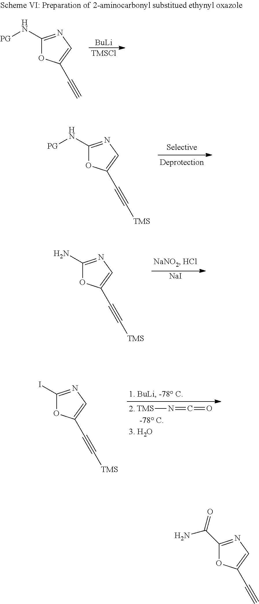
C1(N[PG])=NC=C(C#C[TMS])O1.[NaI].C1(N)=NC=C(C#C[TMS])O1.N([TMS])=C=O.C1(I)=NC=C(C#C[TMS])O1.[BuLi].[TMSCl].C1(N[PG])=NC=C(C#C)O1.C1(C(=O)N)=NC=C(C#C)O1
